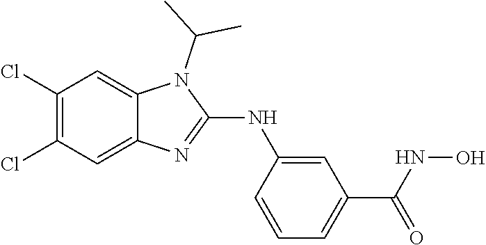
C1(Cl)=C(Cl)C=C2C(=C1)N(C(C)C)C(NC1=CC(C(=O)NO)=CC=C1)=N2
